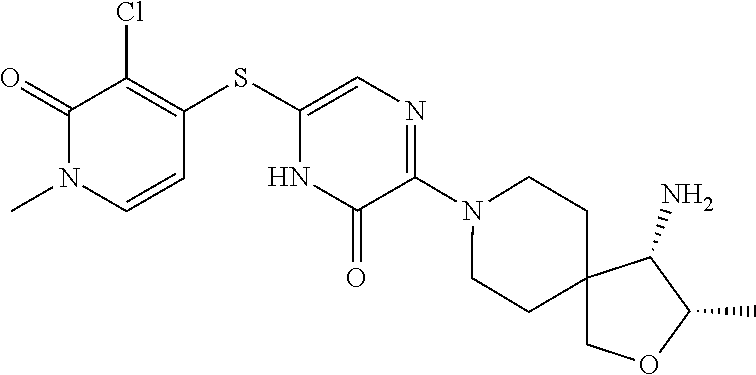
N1(C2=NC=C(SC3=C(Cl)C(=O)N(C)C=C3)NC2=O)CCC2(CC1)COC(C)C2N
